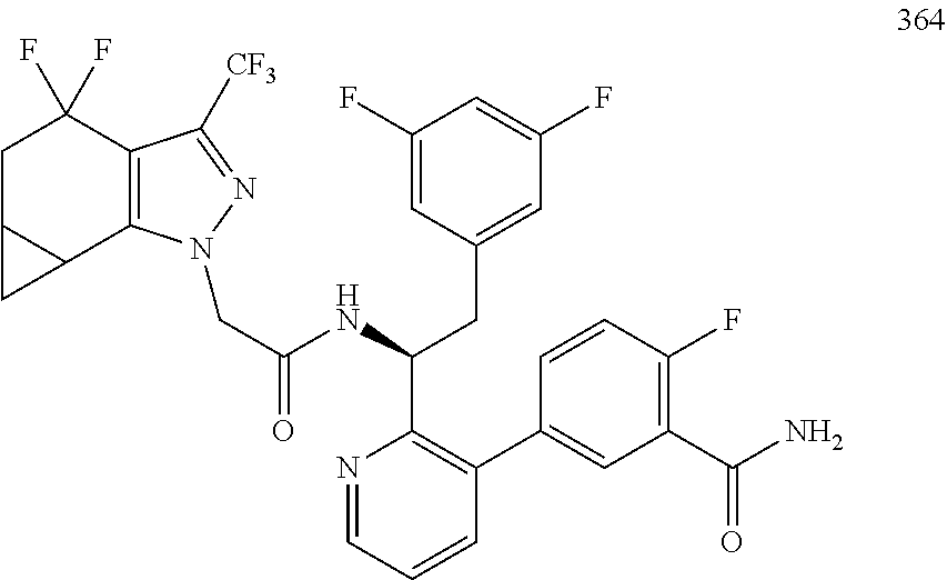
C12=C(C([CF3])=NN1CC(NC(C1=C(C3=CC(C(N)=O)=C(F)C=C3)C=CC=N1)CC1=CC(F)=CC(F)=C1)=O)C(F)(F)CC1C2C1
